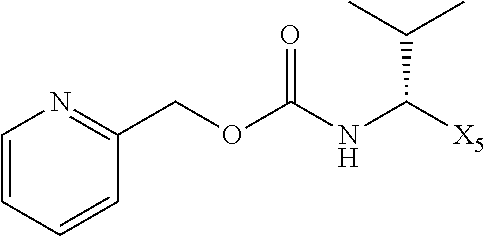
C1=CC=CN=C1COC(NC([X5])C(C)C)=O
